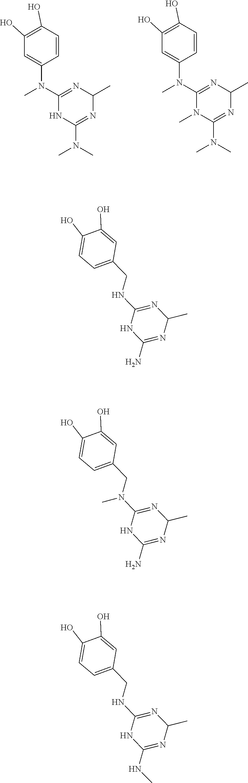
C1(O)=C(O)C=C(N(C2=NC(C)N=C(N(C)C)N2C)C)C=C1.C1(O)=C(O)C=C(N(C2=NC(C)N=C(N(C)C)N2)C)C=C1.C(NC1=NC(C)N=C(N)N1)C1=CC=C(O)C(O)=C1.C(N(C1=NC(C)N=C(N)N1)C)C1=CC=C(O)C(O)=C1.C(NC1=NC(C)N=C(NC)N1)C1=CC=C(O)C(O)=C1
